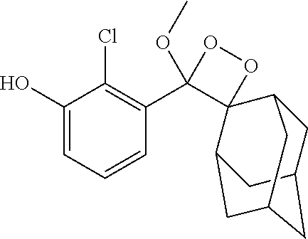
C1=C(O)C(Cl)=C(C2(OC)OOC23C2CC4CC(CC3C4)C2)C=C1
